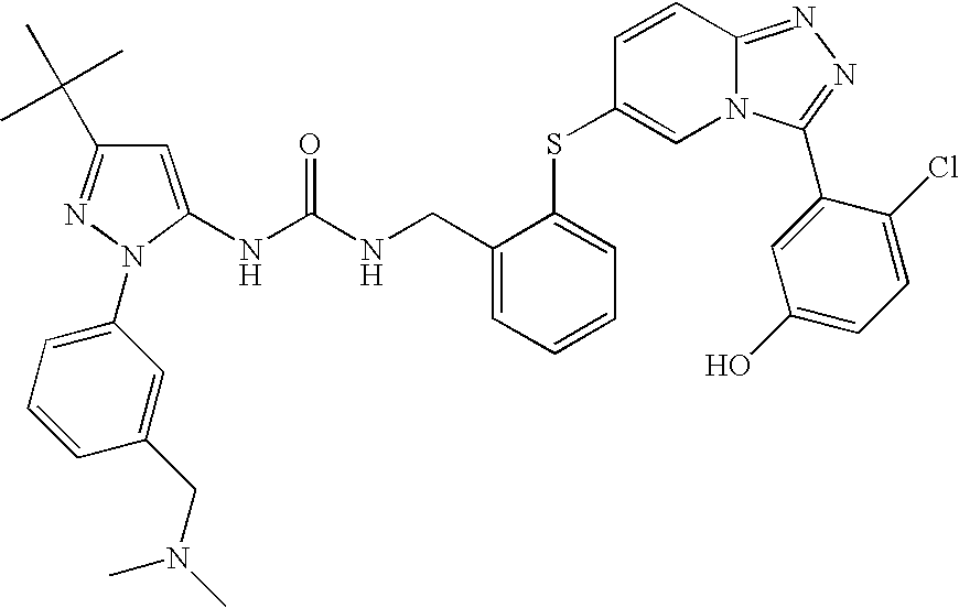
C1(N2N=C(C(C)(C)C)C=C2NC(NCC2=CC=CC=C2SC2=CN3C(=NN=C3C3=CC(O)=CC=C3Cl)C=C2)=O)=CC=CC(CN(C)C)=C1
